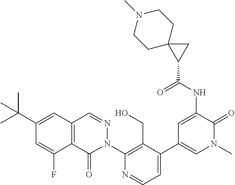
C12=C(C(=O)N(C3=C(CO)C(C4=CN(C)C(=O)C(NC(C5CC56CCN(C)CC6)=O)=C4)=CC=N3)N=C1)C(F)=CC(C(C)(C)C)=C2
